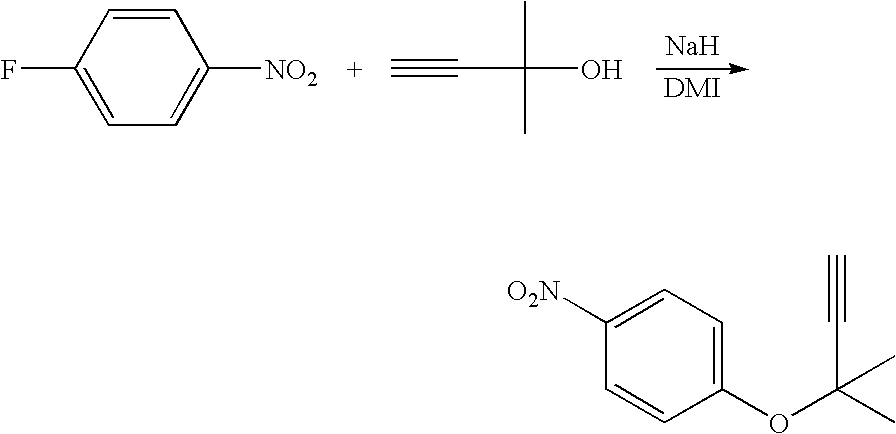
C1=CC(F)=CC=C1[NO2].C(O)(C)(C#C)C.[Na].C1(OC(C)(C#C)C)=CC=C([O2N])C=C1
